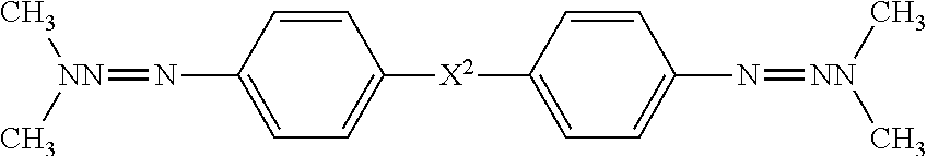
C1([X2]C2=CC=C(N=[NN](C)C)C=C2)=CC=C(N=[NN](C)C)C=C1
